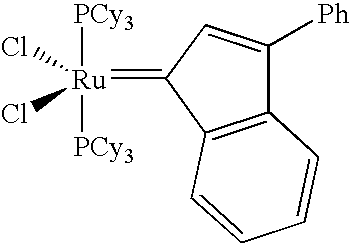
[Ru]([PCy3])([PCy3])(Cl)(Cl)=C1C=C([Ph])C2=C1C=CC=C2
